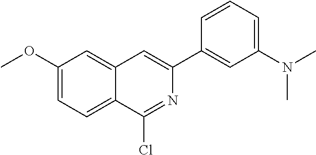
COC1=CC=C2C(=C1)C=C(C1=CC(N(C)C)=CC=C1)N=C2Cl
